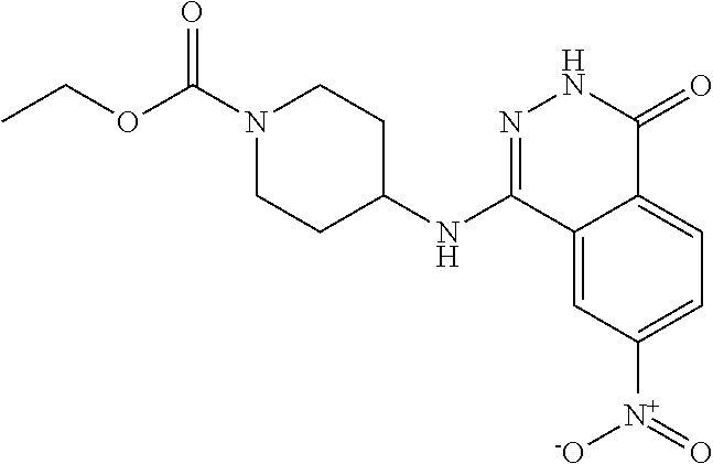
N(C1=NNC(=O)C2=CC=C([N+]([-O])=O)C=C12)C1CCN(C(=O)OCC)CC1
